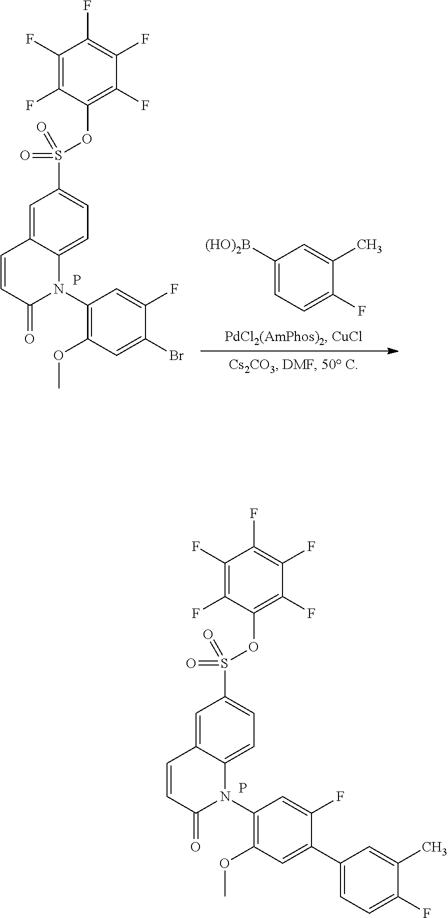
S(C1=CC=C2C(=C1)C=CC(=O)N2C1=C(OC)C=C(C2=CC=C(F)C(C)=C2)C(F)=C1)(=O)(=O)OC1=C(F)C(F)=C(F)C(F)=C1F.P.S(C1=CC=C2C(=C1)C=CC(=O)N2C1=C(OC)C=C(Br)C(F)=C1)(=O)(=O)OC1=C(F)C(F)=C(F)C(F)=C1F.P.C1([(HO)2B])=CC=C(F)C(C)=C1
